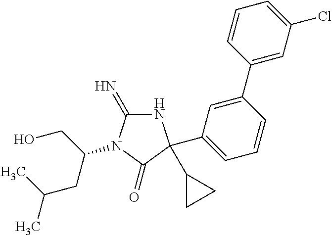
N1C(=N)N(C(CC(C)C)CO)C(=O)C1(C1CC1)C1=CC=CC(C2=CC(Cl)=CC=C2)=C1
